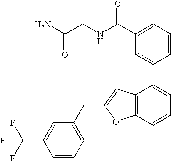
C1=CC(C2=CC=CC3=C2C=C(CC2=CC=CC(C(F)(F)F)=C2)O3)=CC(C(NCC(N)=O)=O)=C1
